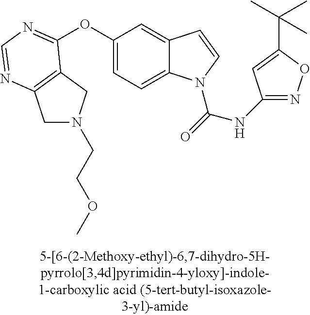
O(C1=CC=C2C(=C1)C=CN2C(=O)NC1=NOC(C(C)(C)C)=C1)C1=NC=NC2=C1CN(CCOC)C2
